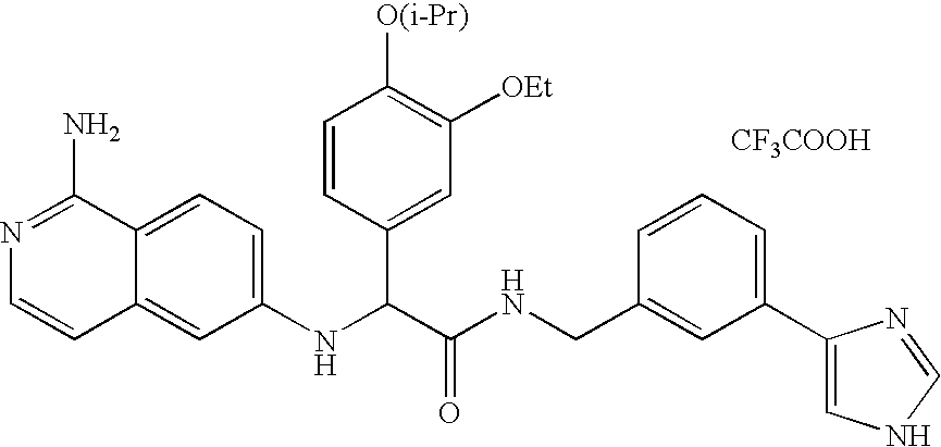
C1(NC(C(NCC2=CC(C3=CNC=N3)=CC=C2)=O)C2=CC([OEt])=C([O(i-Pr)])C=C2)=CC=C2C(=C1)C=CN=C2N.[CF3COOH]
